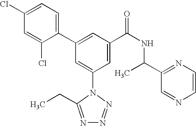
C1(C2=CC(C(NC(C3=NC=CN=C3)C)=O)=CC(N3C(CC)=NN=N3)=C2)=CC=C(Cl)C=C1Cl
